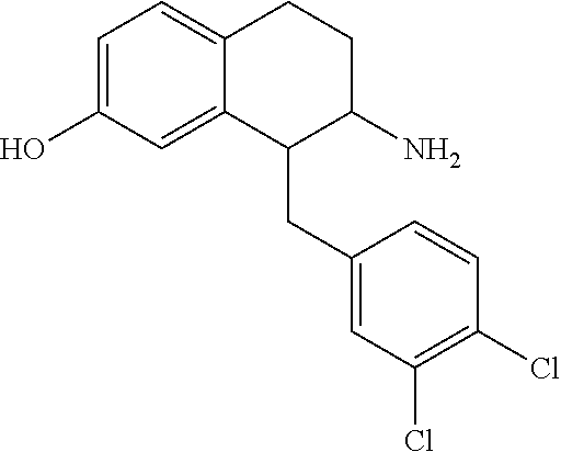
C1=C(O)C=C2C(=C1)CCC(N)C2CC1=CC(Cl)=C(Cl)C=C1
